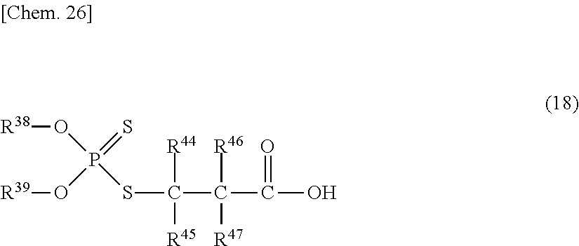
O(P(=S)(O[R39])SC([R44])(C([R46])(C(=O)O)[R47])[R45])[R38]
